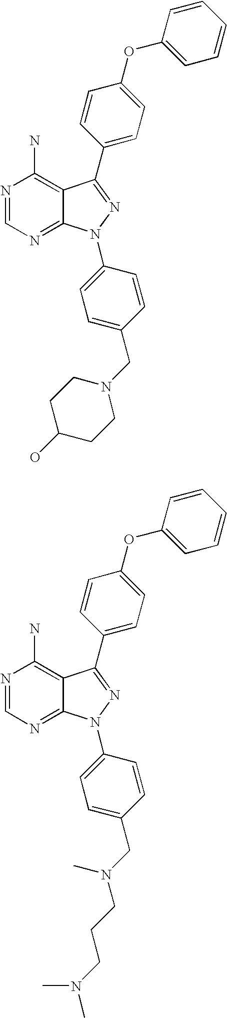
N1=CN=C2C(=C1N)C(C1=CC=C(OC3=CC=CC=C3)C=C1)=NN2C1=CC=C(CN2CCC(O)CC2)C=C1.N1=CN=C2C(=C1N)C(C1=CC=C(OC3=CC=CC=C3)C=C1)=NN2C1=CC=C(CN(CCCN(C)C)C)C=C1
